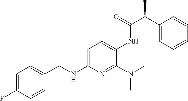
C1(C(C(=O)NC2=CC=C(NCC3=CC=C(F)C=C3)N=C2N(C)C)C)=CC=CC=C1
